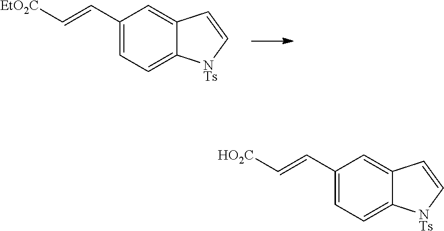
C1(C=C[EtO2C])=CC=C2C(=C1)C=C[NTs]2.C1(C=C[HO2C])=CC=C2C(=C1)C=C[NTs]2
